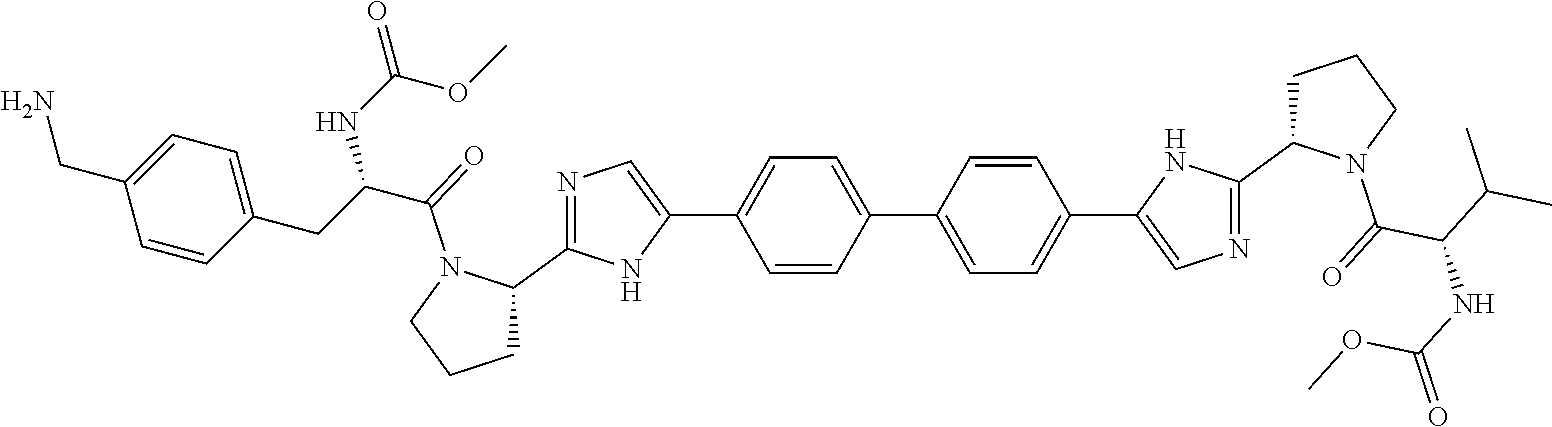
C1=CC(C2=CC=C(C3=CN=C(C4CCCN4C(C(NC(OC)=O)C(C)C)=O)N3)C=C2)=CC=C1C1=CN=C(C2CCCN2C(C(CC2=CC=C(CN)C=C2)NC(OC)=O)=O)N1
